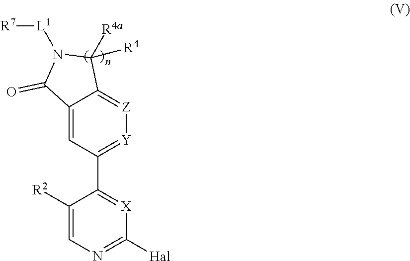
C1(C2=[Y][Z]=C3C(=C2)C(=O)N([L1][R7])C3([R4a])[R4])=[X]C([Hal])=NC=C1[R2]
